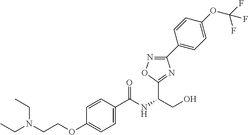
CCN(CCOC1=CC=C(C(NC(CO)C2=NC(C3=CC=C(OC(F)(F)F)C=C3)=NO2)=O)C=C1)CC
